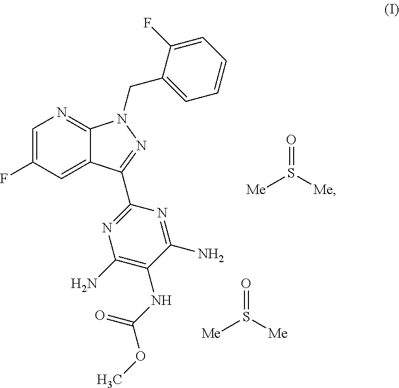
C1=C(F)C=C2C(=N1)N(CC1=CC=CC=C1F)N=C2C1=NC(N)=C(NC(=O)OC)C(N)=N1.O=S([Me])[Me].O=S([Me])[Me]
